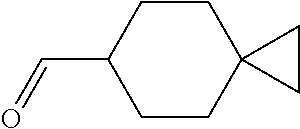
C1CC(C=O)CCC12CC2
